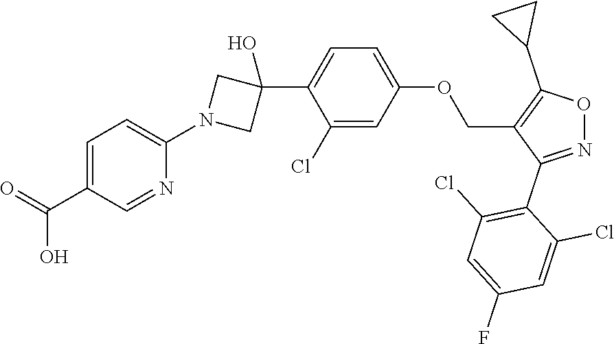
C1(Cl)=CC(OCC2=C(C3CC3)ON=C2C2=C(Cl)C=C(F)C=C2Cl)=CC=C1C1(O)CN(C2=CC=C(C(=O)O)C=N2)C1
